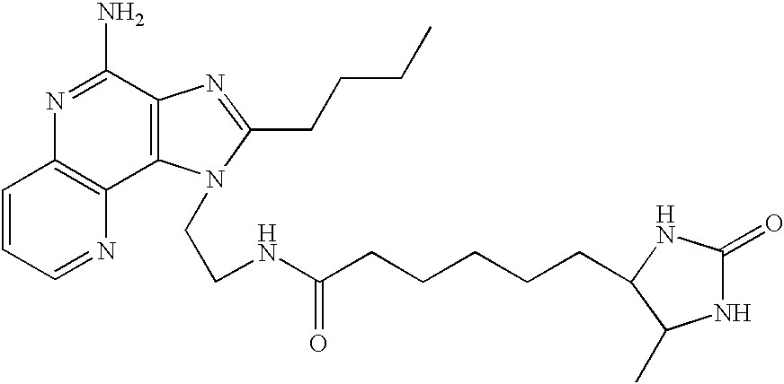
C1=CC=NC2=C1N=C(N)C1=C2N(CCNC(CCCCCC2C(C)NC(=O)N2)=O)C(CCCC)=N1
